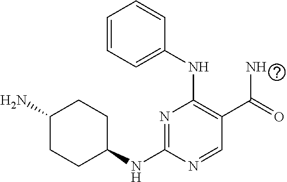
C1=CC=C(NC2=C(C(=O)N)C=NC(NC3CCC(N)CC3)=N2)C=C1
